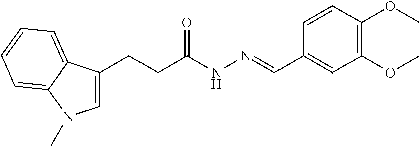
C1=C(CCC(NN=CC2=CC(OC)=C(OC)C=C2)=O)C2=CC=CC=C2N1C
